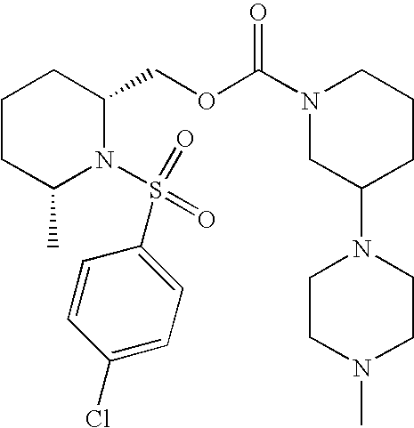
C1CC(C)N(S(=O)(=O)C2=CC=C(Cl)C=C2)C(COC(N2CC(N3CCN(C)CC3)CCC2)=O)C1
